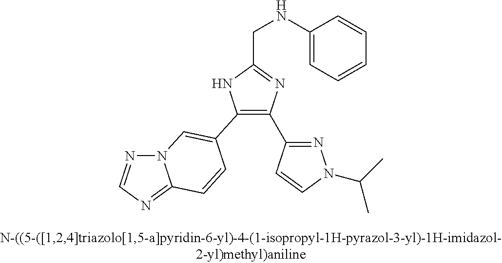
N12N=CN=C1C=CC(C1=C(C3=NN(C(C)C)C=C3)N=C(CNC3=CC=CC=C3)N1)=C2
